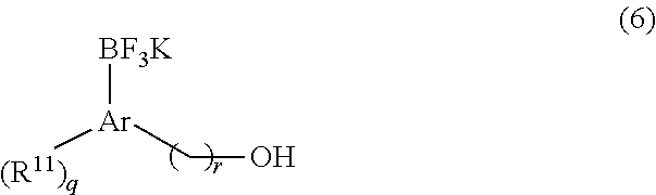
[(R11)q][Ar](CO)[BF3K]
